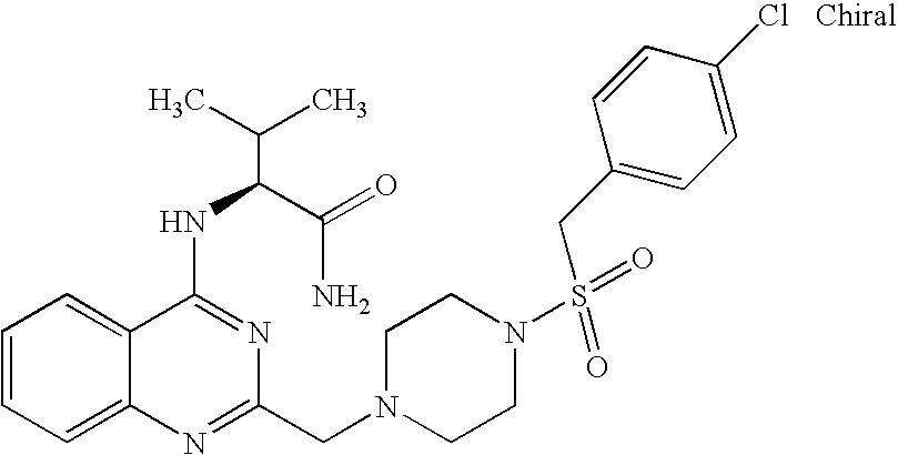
C1=CC=C2C(=C1)C(NC(C(N)=O)C(C)C)=NC(CN1CCN(S(=O)(=O)CC3=CC=C(Cl)C=C3)CC1)=N2
